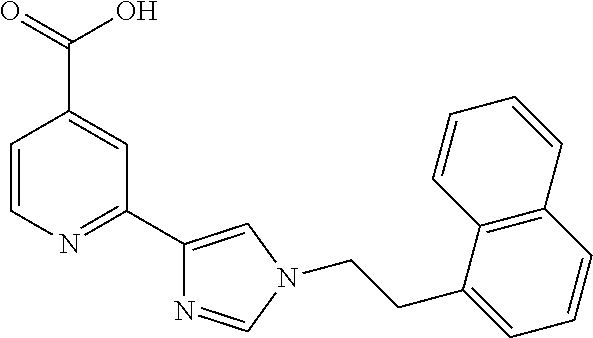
C1=CN=C(C2=CN(CCC3=CC=CC4=C3C=CC=C4)C=N2)C=C1C(O)=O
